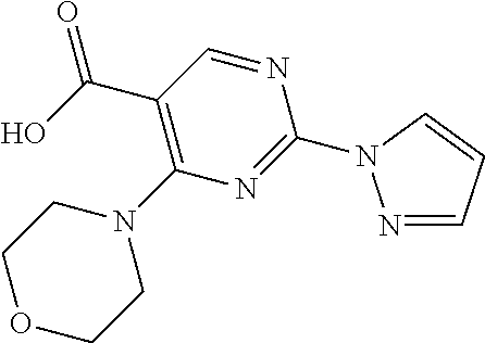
C(C1=C(N2CCOCC2)N=C(N2N=CC=C2)N=C1)(O)=O
